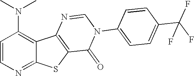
N(C1=C2C(=NC=C1)SC1=C2N=CN(C2=CC=C(C(F)(F)F)C=C2)C1=O)(C)C
